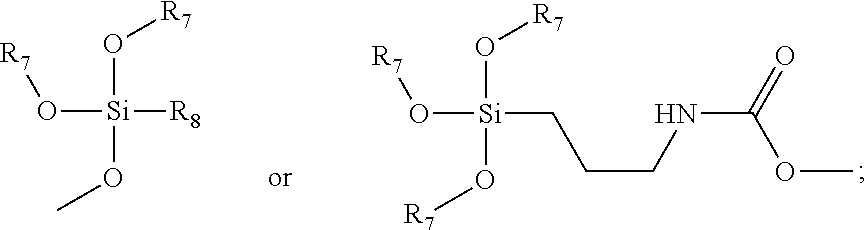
[R7]O[Si]([R8])(O[R7])OC.[R7]O[Si](CCCNC(=O)OC)(O[R7])O[R7]
